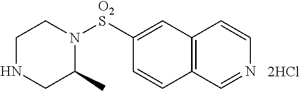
C1NCC(C)N([O2S]C2=CC3=C(C=C2)C=NC=C3)C1
